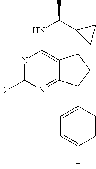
C1(Cl)=NC(NC(C2CC2)C)=C2C(=N1)C(C1=CC=C(F)C=C1)CC2
